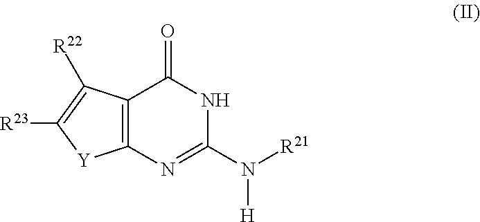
C12=C(N=C(N([R21])[H])NC1=O)[Y]C([R23])=C2[R22]
